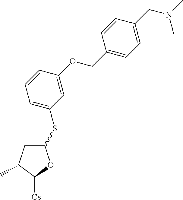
C1(SC2=CC=CC(OCC3=CC=C(CN(C)C)C=C3)=C2)CC(C)C([Cs])O1
